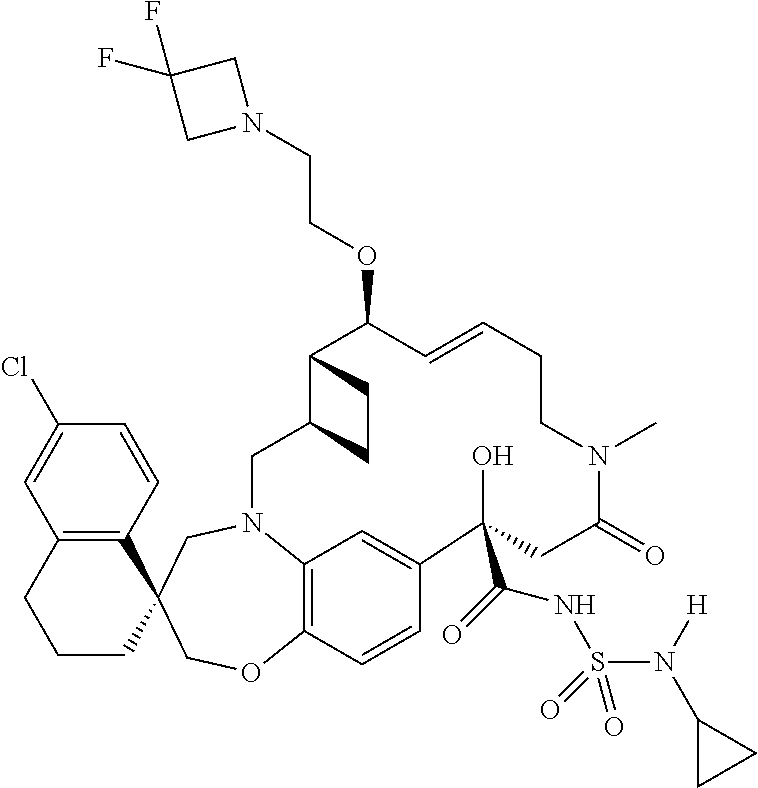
C12=C(CCCC13COC1=C4C=C(C=C1)C(C(NS(N(C1CC1)[H])(=O)=O)=O)(O)CC(=O)N(C)CCC=CC(OCCN1CC(F)(F)C1)C1C(CN4C3)CC1)C=C(Cl)C=C2
